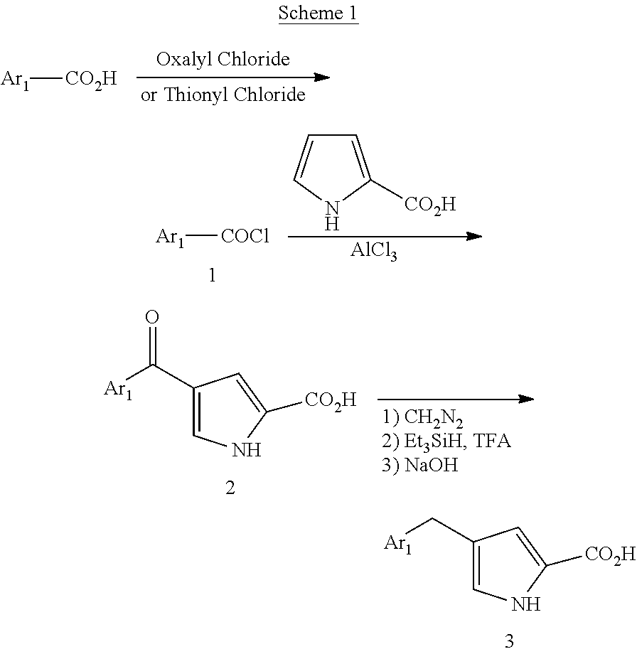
[Ar1]CC1=CNC([CO2H])=C1.[Ar1][CO2H].[Ar1][COCl].C1=C([CO2H])NC=C1.[AlCl3].[Ar1]C(=O)C1=CNC([CO2H])=C1
